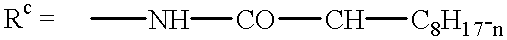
CN[CO]C[C8H17-n]
